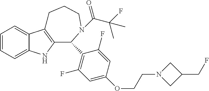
C1=CC=C2C(=C1)C1=C(N2)C(C2=C(F)C=C(OCCN3CC(CF)C3)C=C2F)N(C(C(F)(C)C)=O)CCC1
